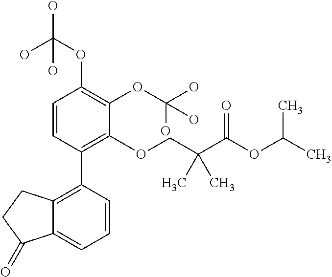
C1=CC(C2=C3C(=CC=C2)C(=O)CC3)=C(OCC(C(OC(C)C)=O)(C)C)C(OC(O)(O)O)=C1OC(O)(O)O
